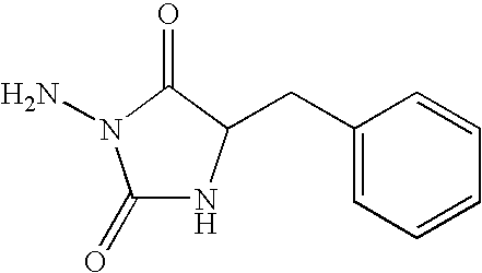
C1(=O)NC(CC2=CC=CC=C2)C(=O)N1N
